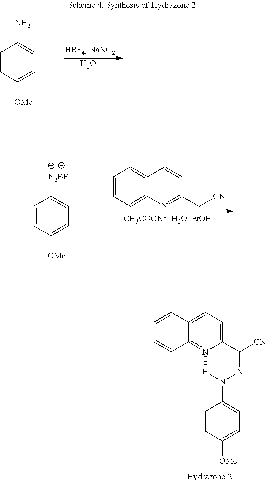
C1=CC([OMe])=CC=C1[N2BF4].C1=CC=C2C(=C1)C=CC(C[CN])=N2.C1=CC([OMe])=CC=C1N.O.C1=CC2=CC=C3N(=C2C=C1)[H]N(C1=CC=C([OMe])C=C1)N=C3[CN]
